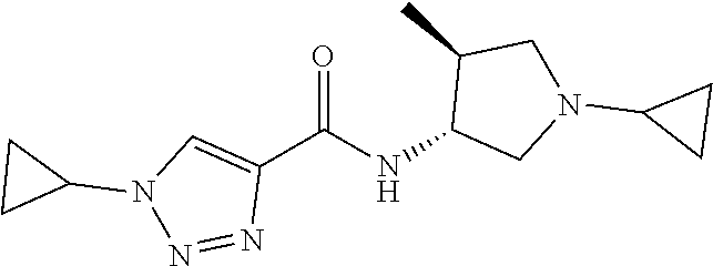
C1(C(NC2CN(C3CC3)CC2C)=O)=CN(C2CC2)N=N1
